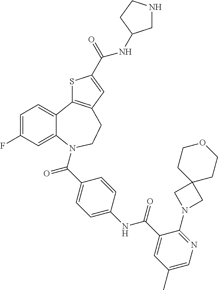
C1=C(F)C=C2C(=C1)C1=C(CCN2C(C2=CC=C(NC(C3=CC(C)=CN=C3N3CC4(C3)CCOCC4)=O)C=C2)=O)C=C(C(=O)NC2CNCC2)S1
